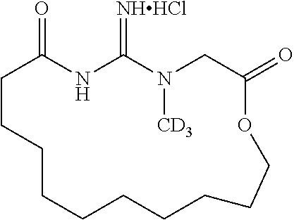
C1CCCCCCCCCOC(=O)CN([CD3])C(=[NHHCl])NC1=O
